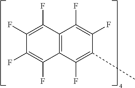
C1(F)=C(F)C2=C(C(F)=C1C)C(F)=C(F)C(F)=C2F
